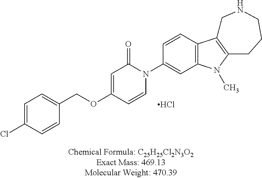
C1=C(Cl)C=CC(COC2=CC(=O)N(C3=CC4=C(C=C3)C3=C(N4C)CCCNC3)C=C2)=C1.Cl
